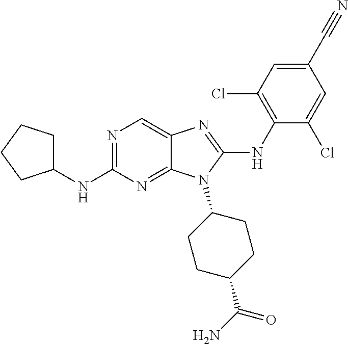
N1=C(NC2CCCC2)N=C2C(=C1)N=C(NC1=C(Cl)C=C(C#N)C=C1Cl)N2C1CCC(C(N)=O)CC1
